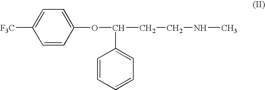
[F3C]C1=CC=C(OC(CCNC)C2=CC=CC=C2)C=C1
